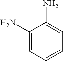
C1(N)=CC=CC=C1N
